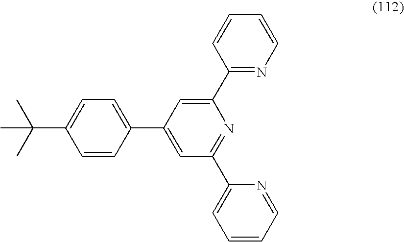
C1=CC(C2=CC(C3=CC=CC=N3)=NC(C3=NC=CC=C3)=C2)=CC=C1C(C)(C)C
